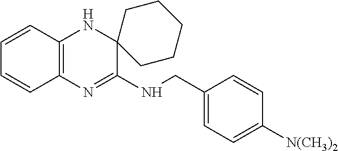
C1=CC2=C(C=C1)N=C(NCC1=CC=C([N(CH3)2])C=C1)C1(N2)CCCCC1
